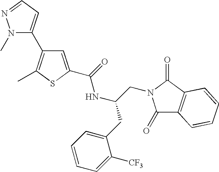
C1=C(C(=O)NC(CC2=CC=CC=C2[CF3])CN2C(=O)C3=C(C2=O)C=CC=C3)SC(C)=C1C1=CC=NN1C
